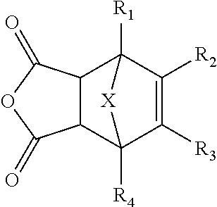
C1([R3])=C([R2])C2([R1])C3C(C1([R4])[X]2)C(=O)OC3=O
